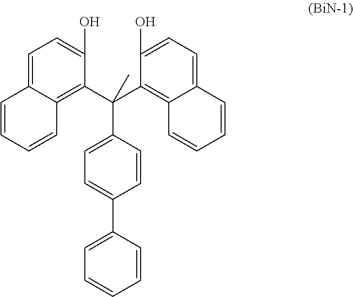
C1=C2C(=C(C(C3=C4C(=CC=C3O)C=CC=C4)(C)C3=CC=C(C4=CC=CC=C4)C=C3)C(O)=C1)C=CC=C2
